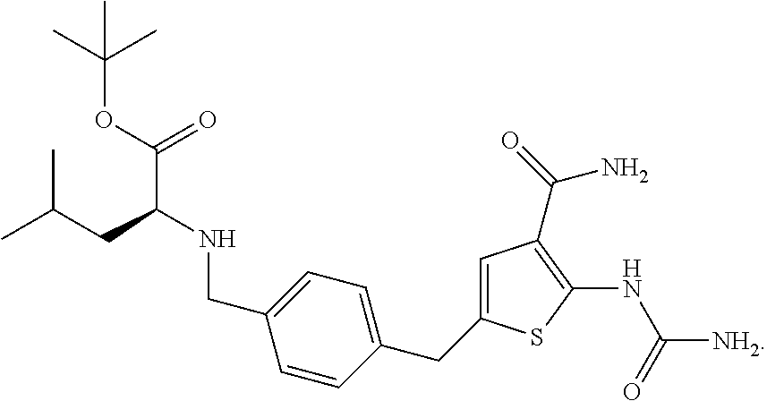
C1=C(CC2=CC=C(CNC(C(OC(C)(C)C)=O)CC(C)C)C=C2)SC(NC(=O)[NH2])=C1C(N)=O
